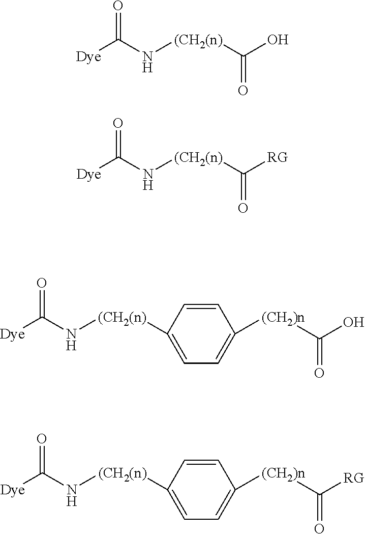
[Dye]C(N[(CH2(n)]C(O)=O)=O.[Dye]C(N[(CH2(n)]C([RG])=O)=O.[Dye]C(N[(CH2(n)]C1=CC=C([(CH2)n]C(O)=O)C=C1)=O.[Dye]C(N[(CH2(n)]C1=CC=C([(CH2)n]C([RG])=O)C=C1)=O
